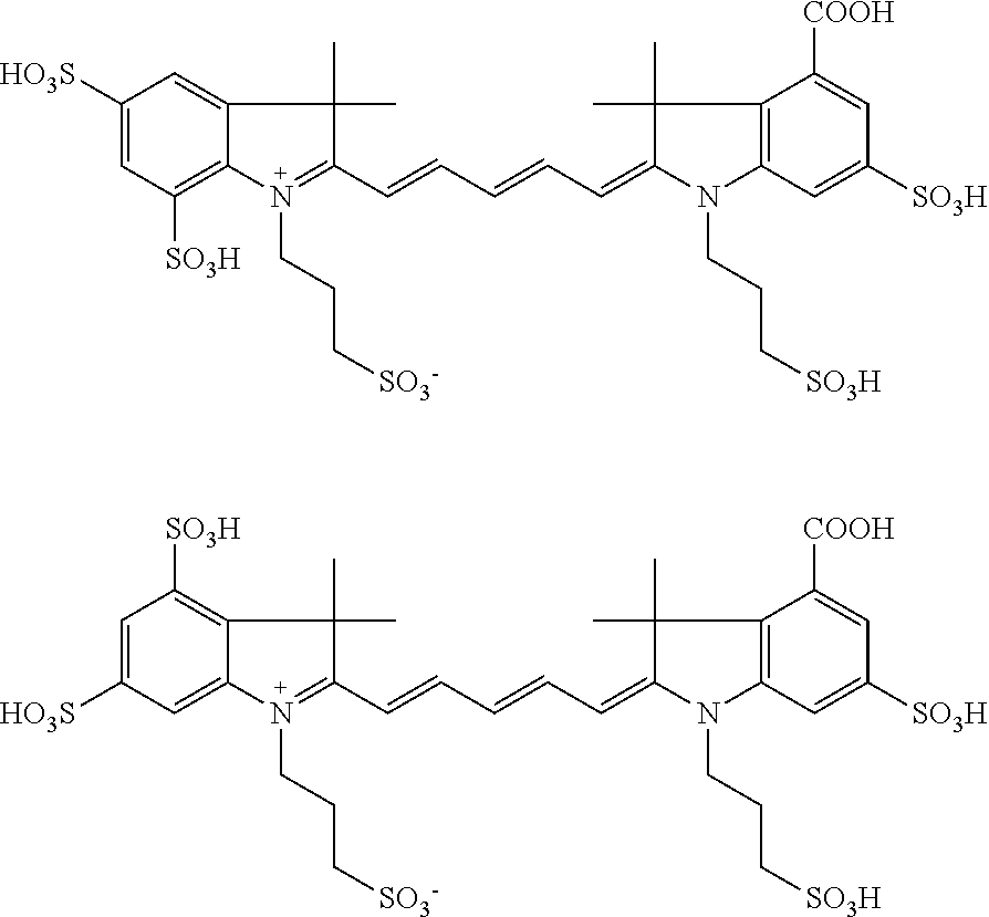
C1([HO3S])=CC([SO3H])=C2C(=C1)C(C)(C)C(C=CC=CC=C1N(CCC[SO3H])C3=C(C([COOH])=CC([SO3H])=C3)C1(C)C)=N2CCC[SO3-].C1=C([HO3S])C=C2C(=C1[SO3H])C(C)(C)C(C=CC=CC=C1N(CCC[SO3H])C3=C(C([COOH])=CC([SO3H])=C3)C1(C)C)=N2CCC[SO3-]
